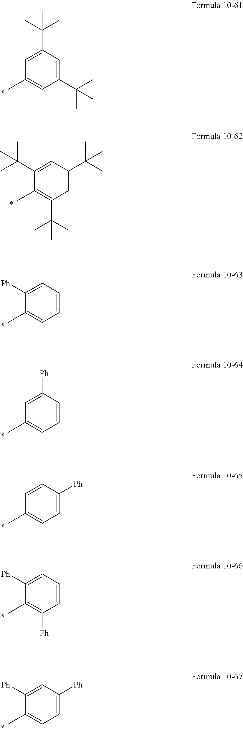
C1(C(C)(C)C)=CC(C(C)(C)C)=CC(C)=C1.C1=C(C(C)(C)C)C=C(C(C)(C)C)C(C)=C1C(C)(C)C.C1=CC=C([Ph])C(C)=C1.C1=CC([Ph])=CC(C)=C1.C1=C([Ph])C=CC(C)=C1.C1=CC=C([Ph])C(C)=C1[Ph].C1=C([Ph])C=C([Ph])C(C)=C1
